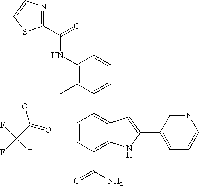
C1(NC(C2=NC=CS2)=O)=C(C)C(C2=C3C(=C(C(N)=O)C=C2)NC(C2=CC=CN=C2)=C3)=CC=C1.OC(C(F)(F)F)=O
